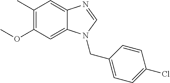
C1(C)=C(OC)C=C2C(=C1)N=CN2CC1=CC=C(Cl)C=C1
